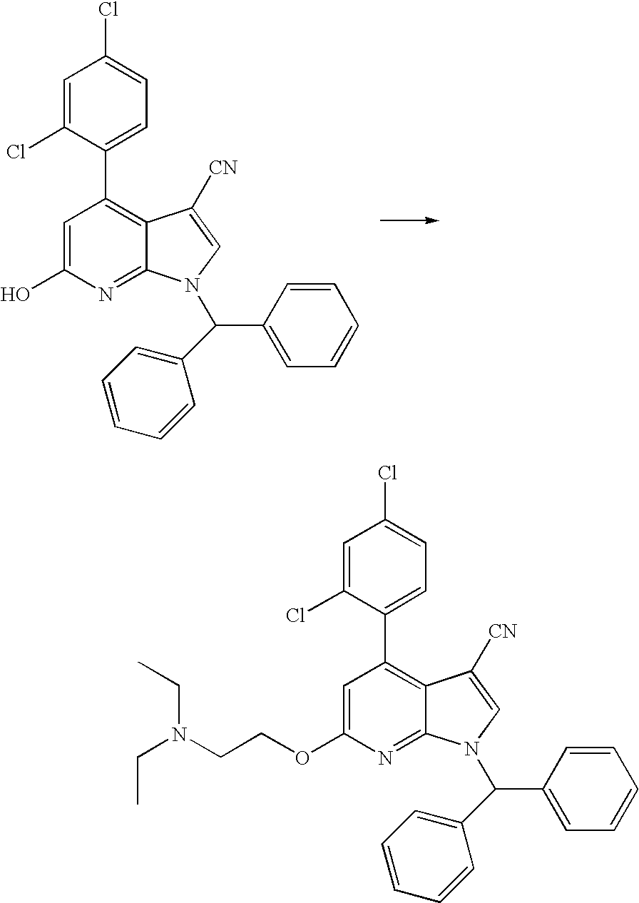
C1=C(O)N=C2C(=C1C1=CC=C(Cl)C=C1Cl)C([CN])=CN2C(C1=CC=CC=C1)C1=CC=CC=C1.C1=C(OCCN(CC)CC)N=C2C(=C1C1=CC=C(Cl)C=C1Cl)C([CN])=CN2C(C1=CC=CC=C1)C1=CC=CC=C1
